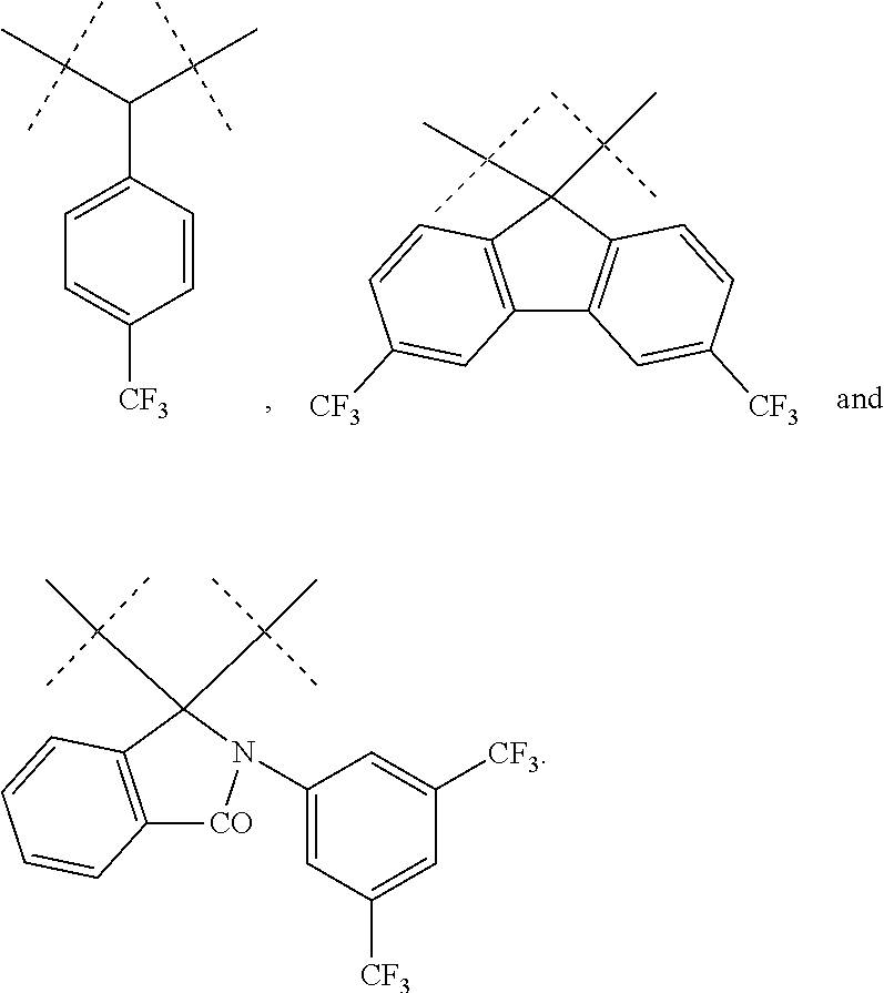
C1=CC(C(C(C)(C)C)C(C)(C)C)=CC=C1[CF3].C12=C(C(C(C)(C)C)(C(C)(C)C)C3=C1C=C([CF3])C=C3)C=CC([CF3])=C2.C1(N2[CO]C3=C(C2(C(C)(C)C)C(C)(C)C)C=CC=C3)=CC([CF3])=CC([CF3])=C1
